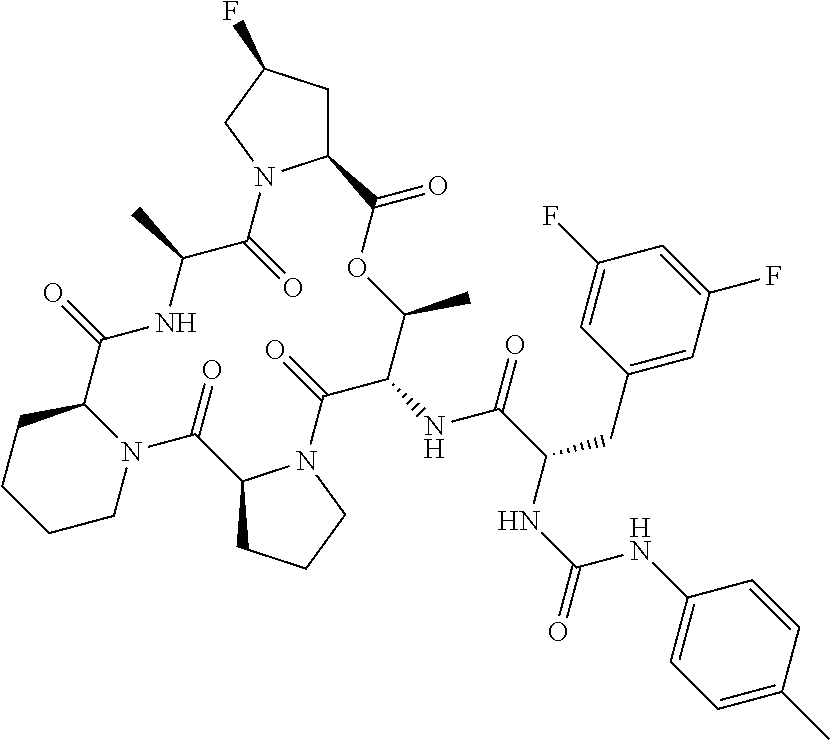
N12C(CCCC1)C(=O)NC(C)C(=O)N1C(CC(F)C1)C(=O)OC(C)C(NC(C(NC(NC1=CC=C(C)C=C1)=O)CC1=CC(F)=CC(F)=C1)=O)C(=O)N1C(C2=O)CCC1
